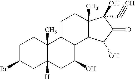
C1(Br)CC2([H])C(C)(CC1)C1C(C(O)C2)C2C(C)(CC1)C(O)(C#C)C(=O)C2O
